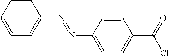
C1=CC=CC=C1N=NC1=CC=C(C(=O)Cl)C=C1
